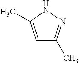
C1=C(C)NN=C1C
